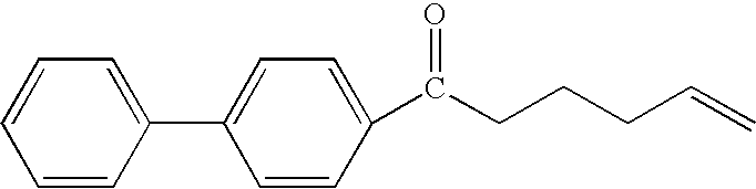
C1=CC(C2=CC=C(C(CCCC=C)=O)C=C2)=CC=C1
